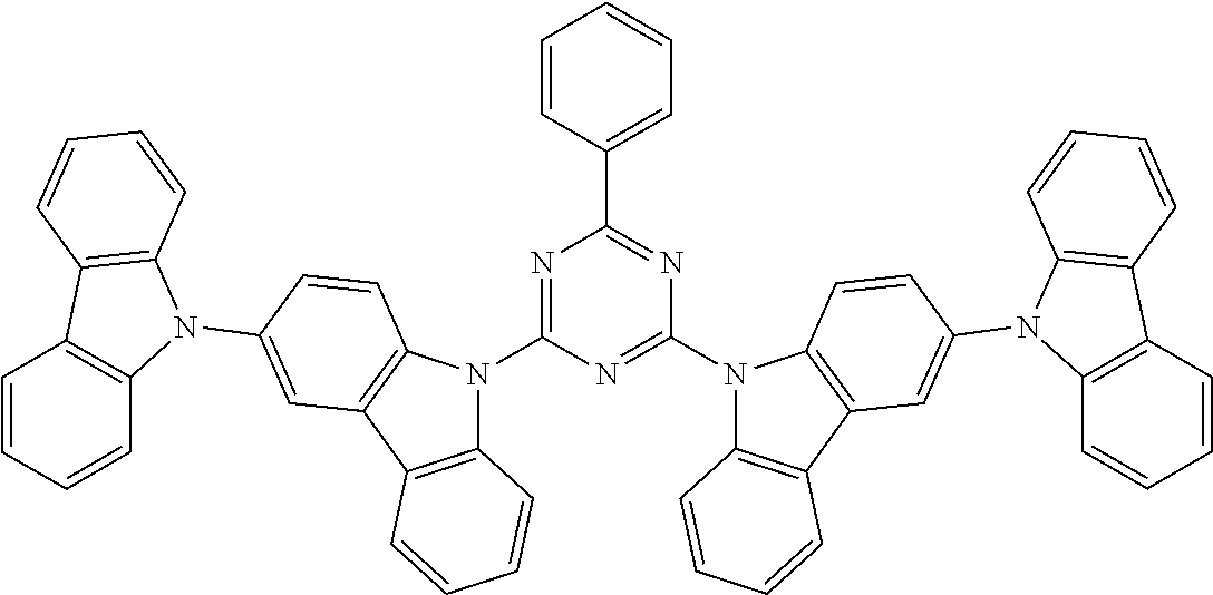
N1(C2=CC3=C(C=C2)N(C2=NC(C4=CC=CC=C4)=NC(N4C5=C(C6=C4C=CC(N4C7=C(C8=C4C=CC=C8)C=CC=C7)=C6)C=CC=C5)=N2)C2=C3C=CC=C2)C2=C(C3=C1C=CC=C3)C=CC=C2
